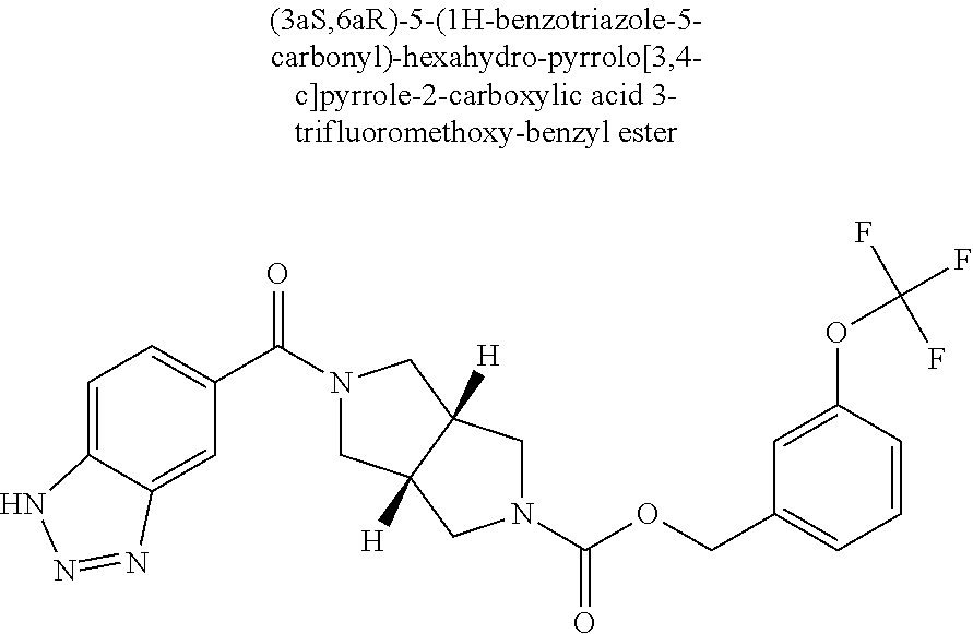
C1(C(=O)N2CC3([H])C([H])(C2)CN(C(OCC2=CC=CC(OC(F)(F)F)=C2)=O)C3)=CC=C2C(=C1)N=NN2
